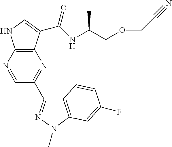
C12=C(C(C(NC(COCC#N)C)=O)=CN1)N=C(C1=NN(C)C3=C1C=CC(F)=C3)C=N2
